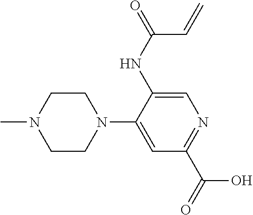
C1=C(N2CCN(C)CC2)C(NC(C=C)=O)=CN=C1C(O)=O
